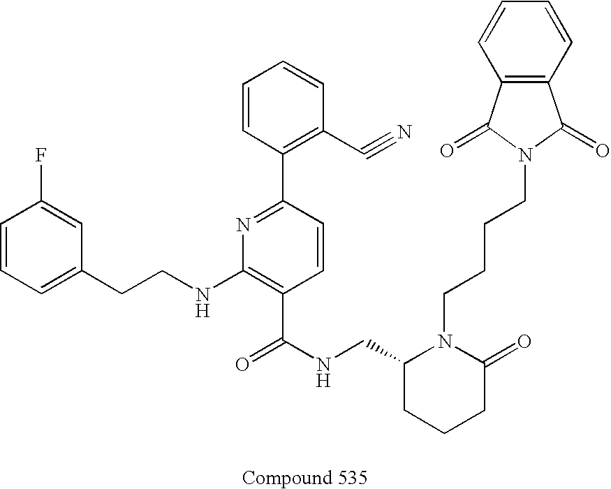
C1=CC=C(CCNC2=C(C(NCC3CCCC(=O)N3CCCCN3C(=O)C4=C(C3=O)C=CC=C4)=O)C=CC(C3=C(C#N)C=CC=C3)=N2)C=C1F
